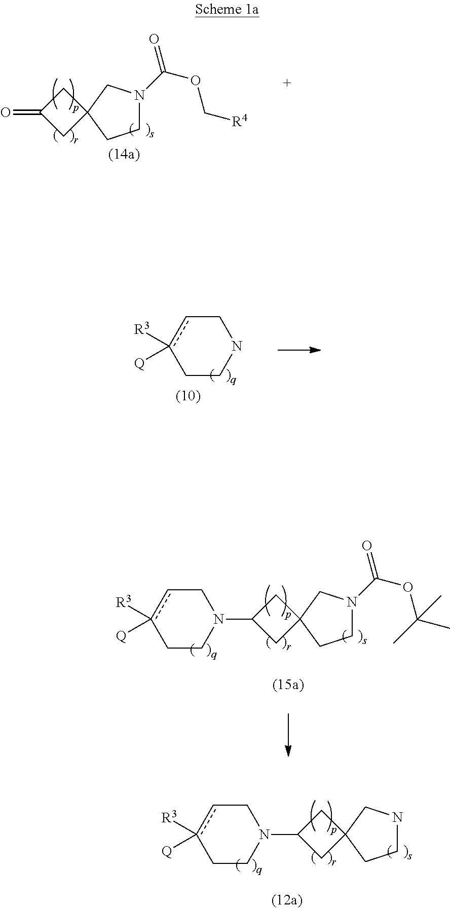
C1CN(C2CC3(CNCC3)C2)Ccc1([R3])[Q].C1N(C(OC[R4])=O)CC2(C1)CC(=O)C2.C1CNCcc1([R3])[Q].C1CN(C2CC3(CN(C(OC(C)(C)C)=O)CC3)C2)Ccc1([R3])[Q]
